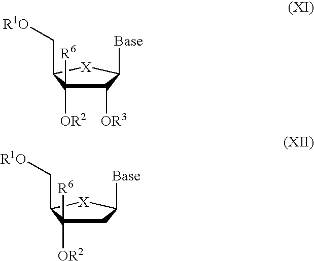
C1([OR3])C([R6])([OR2])C(C[R1O])[X]C1[Base].C1C([R6])([OR2])C(C[R1O])[X]C1[Base]
